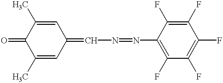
C1(C)=CC(=CN=NC2=C(F)C(F)=C(F)C(F)=C2F)C=C(C)C1=O
